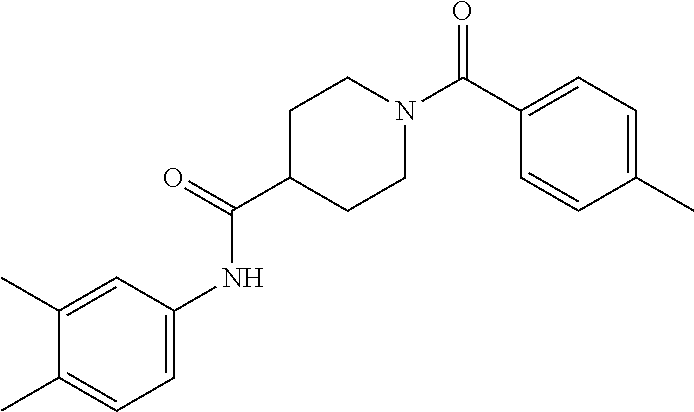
C1(C(N2CCC(C(=O)NC3=CC=C(C)C(C)=C3)CC2)=O)=CC=C(C)C=C1
